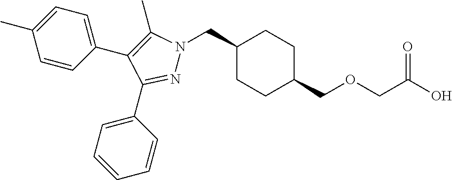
C1(CN2N=C(C3=CC=CC=C3)C(C3=CC=C(C)C=C3)=C2C)CCC(COCC(O)=O)CC1
